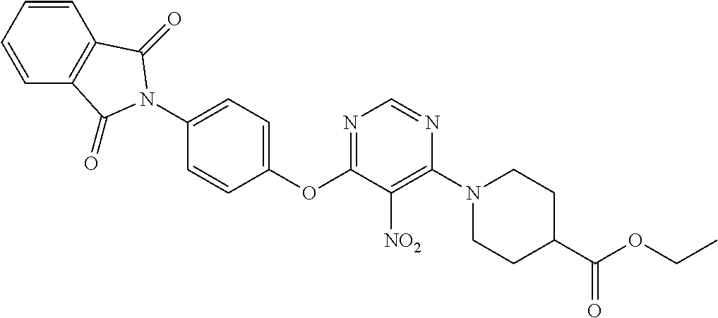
C1(OC2=NC=NC(N3CCC(C(OCC)=O)CC3)=C2[NO2])=CC=C(N2C(=O)C3=C(C=CC=C3)C2=O)C=C1
